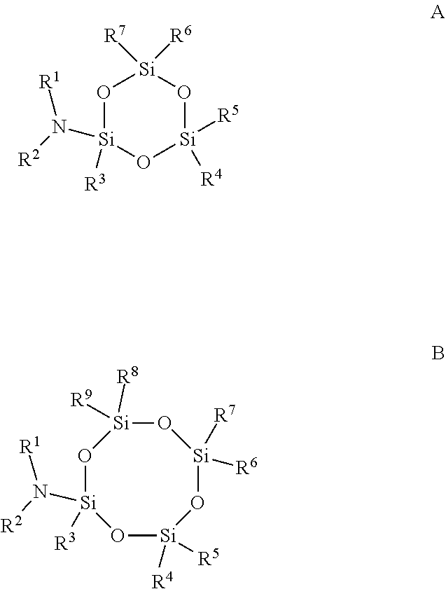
[R2]N([R1])[Si]1([R3])O[Si]([R7])([R6])O[Si]([R5])([R4])O1.[R3][Si]1(N([R2])[R1])O[Si]([R4])([R5])O[Si]([R7])([R6])O[Si]([R9])([R8])O1
